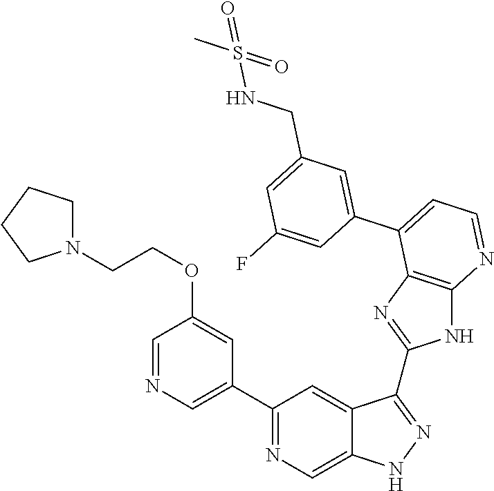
C1(C2=NC=C3C(=C2)C(C2=NC4=C(N2)N=CC=C4C2=CC(CNS(C)(=O)=O)=CC(F)=C2)=NN3)=CN=CC(OCCN2CCCC2)=C1
